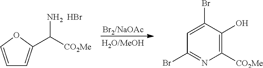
C1=COC(C([CO2Me])N)=C1.Br.[Br2/NaOAc].C1(Br)=CC(Br)=NC([CO2Me])=C1O
